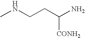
CNCCC(N)[CONH2]
